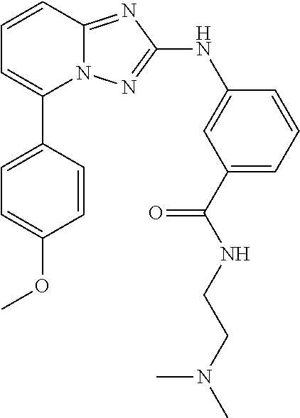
N12C(=NC(NC3=CC(C(NCCN(C)C)=O)=CC=C3)=N1)C=CC=C2C1=CC=C(OC)C=C1
